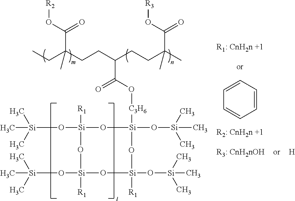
[R2]OC(=O)C(CC)(CCC(CCC(C)(C(O[R3])=O)C)C(O[C3H6][Si](O[Si]([R1])(O[Si](C)(C)C)O[Si](O[Si](C)(C)C)(C)[R1])(O[Si](C)(C)C)O[Si](O[Si](C)(C)C)([R1])O)=O)C.[H].C1=CC=CC=C1
